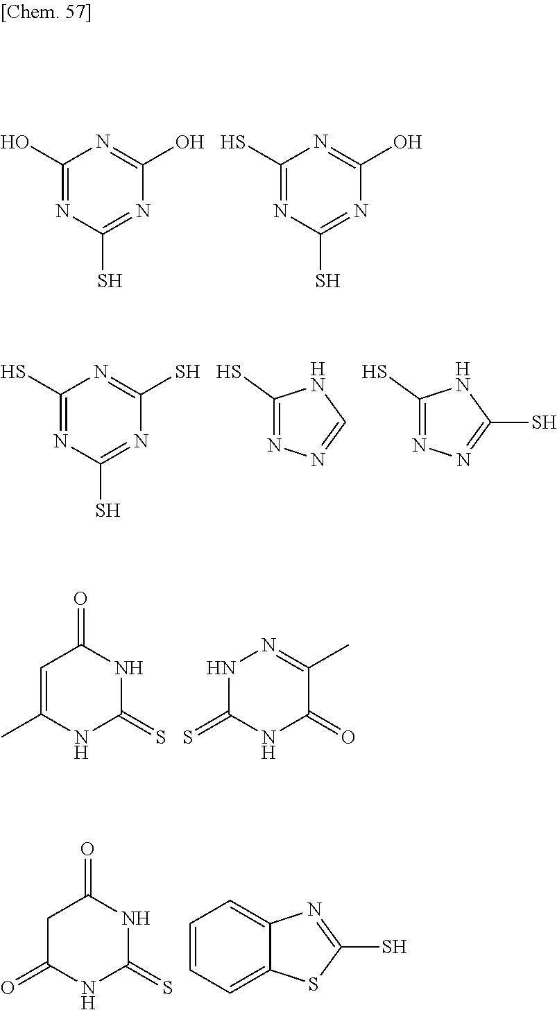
C1(O)=NC(S)=NC(O)=N1.C1(S)=NC(S)=NC(O)=N1.C1(S)=NC(S)=NC(S)=N1.C1(S)=NN=CN1.C1(S)=NN=C(S)N1.C1=C(C)NC(=S)NC1=O.N1C(=S)NC(=O)C(C)=N1.C1C(=O)NC(=S)NC1=O.C1=CC=C2C(=C1)N=C(S)S2
